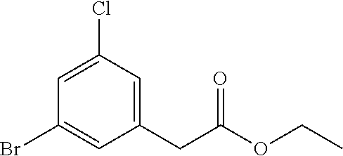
C1=C(Cl)C=C(CC(OCC)=O)C=C1Br
